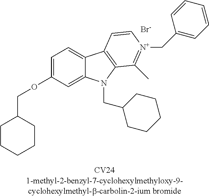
C1CC(COC2=CC=C3C(=C2)N(CC2CCCCC2)C2=C3C=C[N+](CC3=CC=CC=C3)=C2C)CCC1.[Br-]
